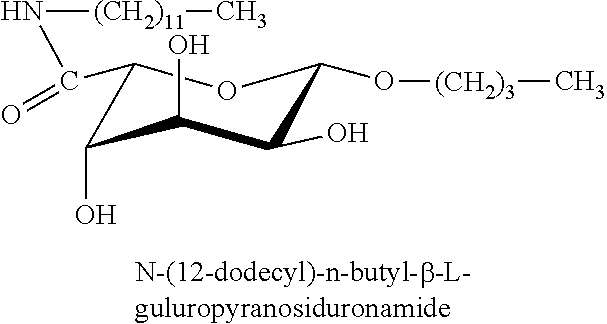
C1(C(N[(CH2)11]C)=O)C(O)C(O)C(O)C(O[(CH2)3]C)O1
